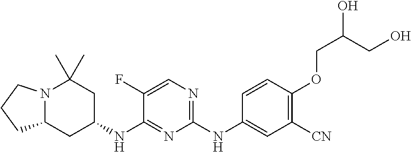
N12C(CC(NC3=NC(NC4=CC([CN])=C(OCC(CO)O)C=C4)=NC=C3F)CC1(C)C)CCC2
